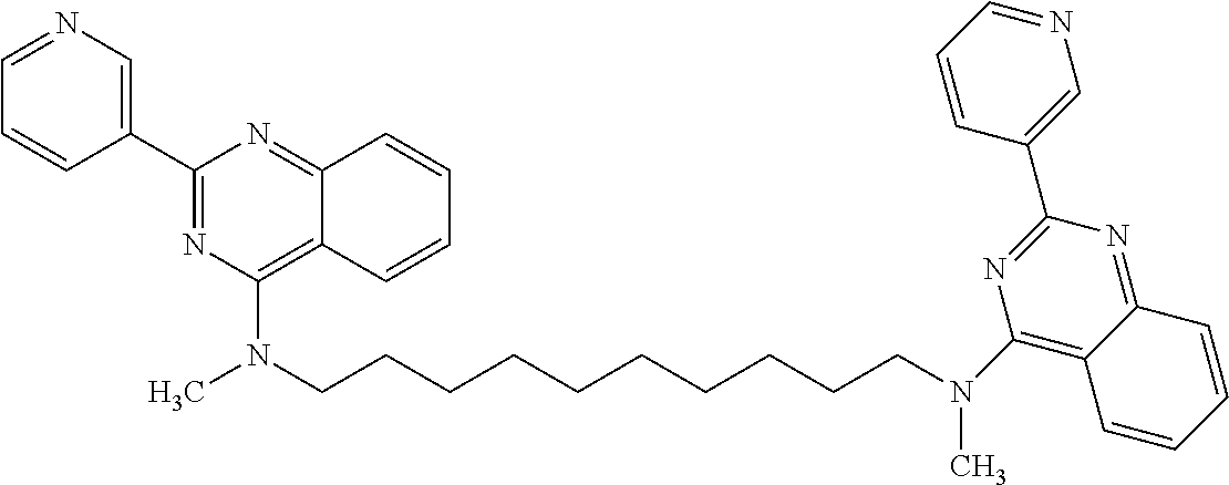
C1(C2=NC(N(CCCCCCCCCCN(C3=C4C(=NC(C5=CN=CC=C5)=N3)C=CC=C4)C)C)=C3C(=N2)C=CC=C3)=CN=CC=C1
